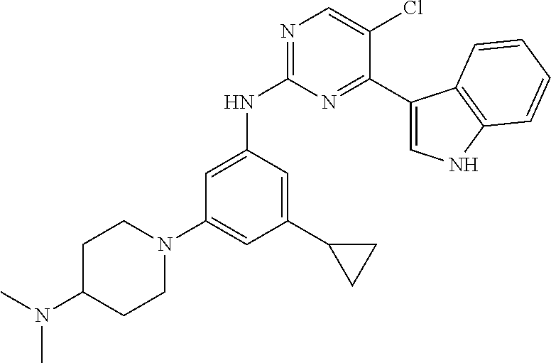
C1N(C2=CC(C3CC3)=CC(NC3=NC=C(Cl)C(C4=CNC5=C4C=CC=C5)=N3)=C2)CCC(N(C)C)C1
